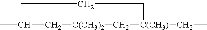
CC1C[C(CH3)2]C[C(CH3)](CC)CCC1
